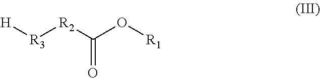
[H][R3][R2]C(O[R1])=O
